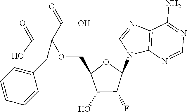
C12=C(N=CN=C1N)N(C1OC(COC(C(=O)O)(C(=O)O)CC3=CC=CC=C3)C(O)C1F)C=N2
